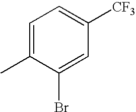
C1=C(C)C(Br)=CC([CF3])=C1
